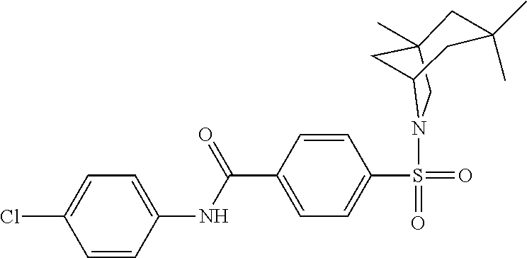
C1=C(Cl)C=CC(NC(C2=CC=C(S(=O)(=O)N3CC4(C)CC3CC(C)(C)C4)C=C2)=O)=C1
